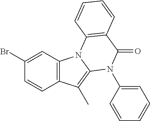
C1(Br)=CC2=C(C=C1)C(C)=C1N2C2=C(C(=O)N1C1=CC=CC=C1)C=CC=C2
